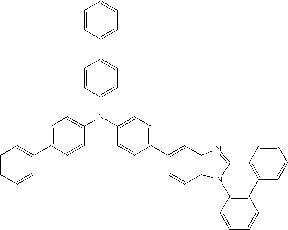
C1=CC2=C(C=C1)N1C(=NC3=C1C=CC(C1=CC=C(N(C4=CC=C(C5=CC=CC=C5)C=C4)C4=CC=C(C5=CC=CC=C5)C=C4)C=C1)=C3)C1=C2C=CC=C1
